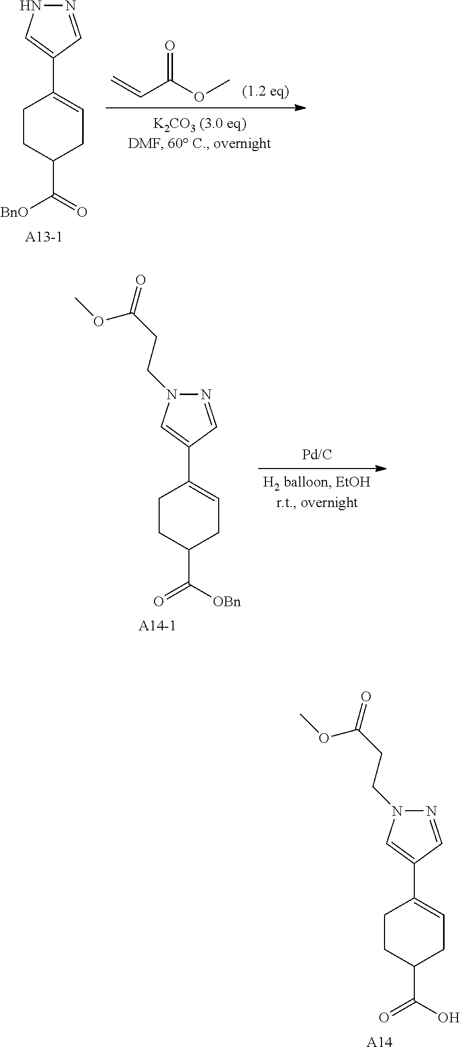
N1=CC(C2=CCC(C(=O)O)CC2)=CN1CCC(OC)=O.[A14].O=C(C=C)OC.N1=CC(C2=CCC(C([BnO])=O)CC2)=CN1.N1=CC(C2=CCC(C(=O)[OBn])CC2)=CN1CCC(OC)=O
